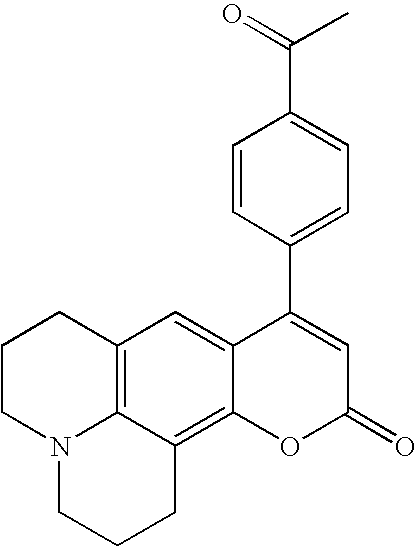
C12=CC3=C4C(=C1OC(=O)C=C2C1=CC=C(C(=O)C)C=C1)CCCN4CCC3
